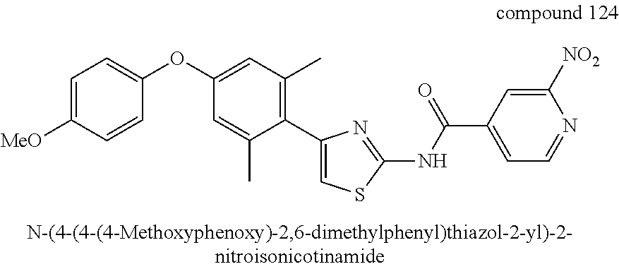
O(C1=CC(C)=C(C2=CSC(NC(C3=CC=NC([NO2])=C3)=O)=N2)C(C)=C1)C1=CC=C([MeO])C=C1
